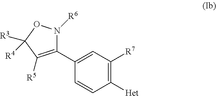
C1(C2=CC([R7])=C([Het])C=C2)=C([R5])C([R3])([R4])ON1[R6]
